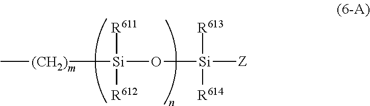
C[(CH2)][Si]([R611])([R612])O[Si]([R613])([R614])[Z].[m]
